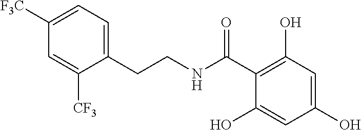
[F3C]C1=CC=C(CCNC(C2=C(O)C=C(O)C=C2O)=O)C([CF3])=C1
